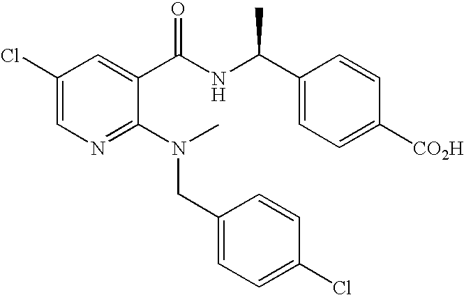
C1(Cl)=CN=C(N(CC2=CC=C(Cl)C=C2)C)C(C(NC(C2=CC=C([CO2H])C=C2)C)=O)=C1
